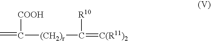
C=C([COOH])[(CH2)r]C([R10])=[C(R11)2]
